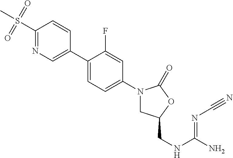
S(C1=NC=C(C2=CC=C(N3CC(CNC(N)=NC#N)OC3=O)C=C2F)C=C1)(C)(=O)=O
